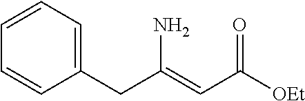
C1(CC(=CC([OEt])=O)N)=CC=CC=C1
